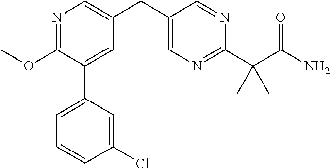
C1(OC)=NC=C(CC2=CN=C(C(C(N)=O)(C)C)N=C2)C=C1C1=CC=CC(Cl)=C1
